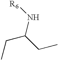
N(C(CC)CC)[R6]
